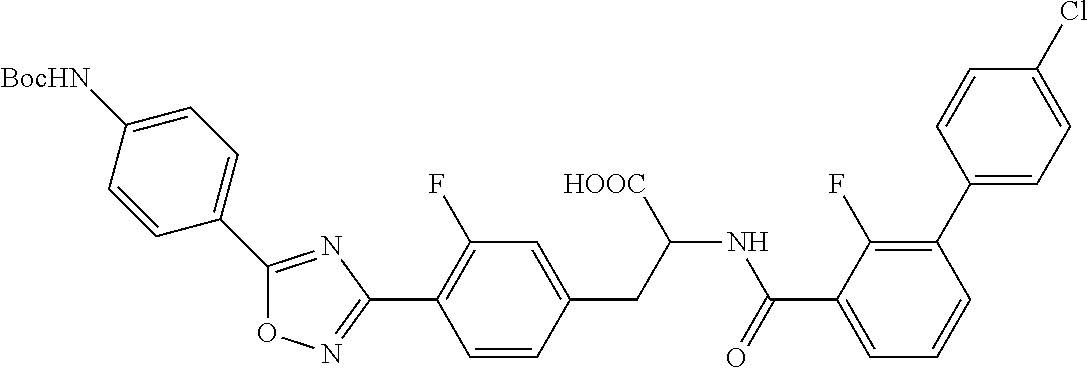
O1N=C(C2=C(F)C=C(CC(NC(C3=CC=CC(C4=CC=C(Cl)C=C4)=C3F)=O)[HOOC])C=C2)N=C1C1=CC=C([BocHN])C=C1
